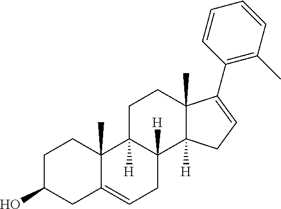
C1C(O)CC2=CCC3([H])C([H])(C2(C)C1)CCC1(C)C3([H])CC=C1C1=C(C)C=CC=C1
